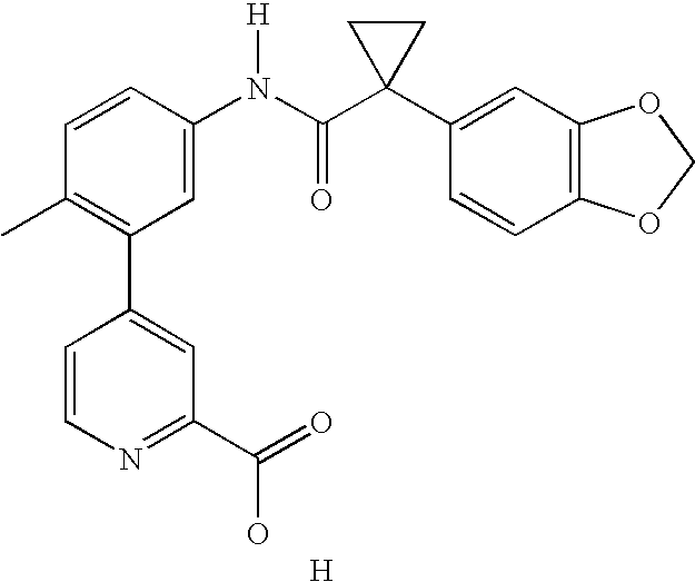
C1=CC(N(C(C2(C3=CC4=C(C=C3)OCO4)CC2)=O)[H])=CC(C2=CC(C(=O)O)=NC=C2)=C1C.[H]
